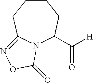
N12C(C([H])=O)CCCCC1=NOC2=O
